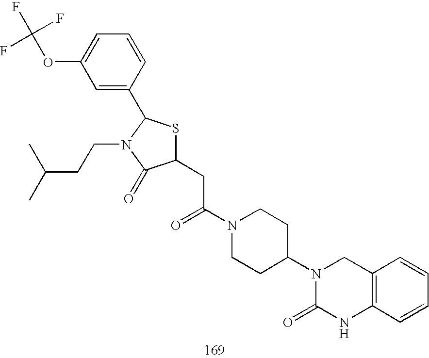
C1(CC(N2CCC(N3C(=O)NC4=C(C3)C=CC=C4)CC2)=O)SC(C2=CC(OC(F)(F)F)=CC=C2)N(CCC(C)C)C1=O
